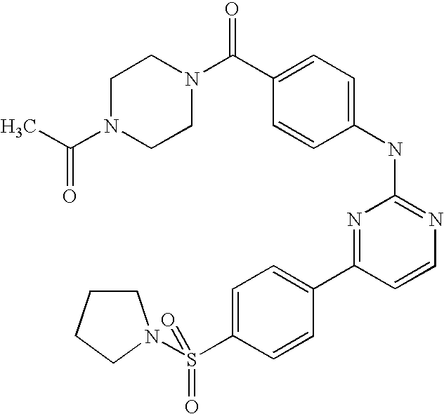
C1N(C(C)=O)CCN(C(C2=CC=C(NC3=NC=CC(C4=CC=C(S(=O)(=O)N5CCCC5)C=C4)=N3)C=C2)=O)C1
